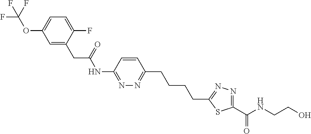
C1(NC(CC2=CC(OC(F)(F)F)=CC=C2F)=O)=NN=C(CCCCC2=NN=C(C(NCCO)=O)S2)C=C1
